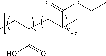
CCC(CC(C)C(=O)OCC)(C(=O)O)C
